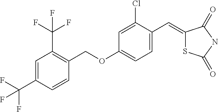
C1(Cl)=CC(OCC2=C(C(F)(F)F)C=C(C(F)(F)F)C=C2)=CC=C1C=C1SC(=O)NC1=O
